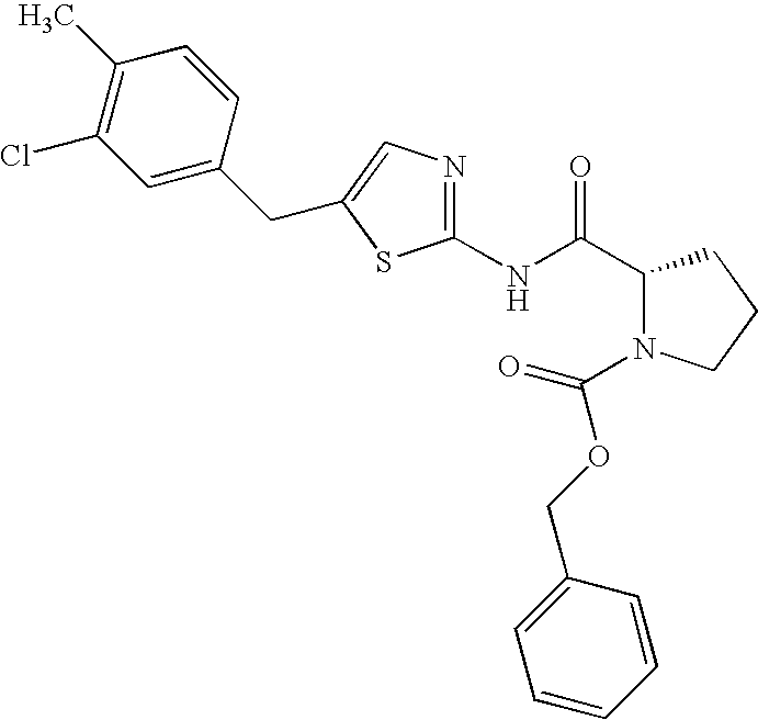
C1(NC(C2N(C(OCC3=CC=CC=C3)=O)CCC2)=O)=NC=C(CC2=CC(Cl)=C(C)C=C2)S1
